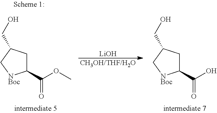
O=C(OC)C1CC(CO)C[NBoc]1.[LiOH].[CH3OH/THF/H2O].O=C(O)C1CC(CO)C[NBoc]1
